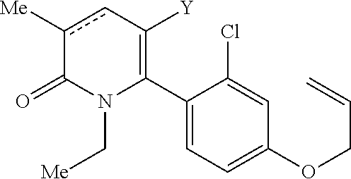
C1(C2=C([Y])cc([Me])C(=O)N2C[Me])=CC=C(OCC=C)C=C1Cl
